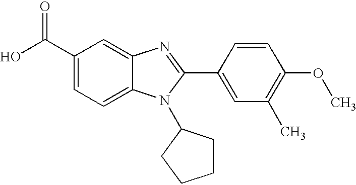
C1(C(O)=O)=CC=C2C(=C1)N=C(C1=CC(C)=C(OC)C=C1)N2C1CCCC1
